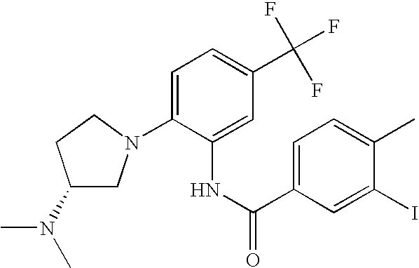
C1(N2CC(N(C)C)CC2)=CC=C(C(F)(F)F)C=C1NC(=O)C1=CC=C(C)C(I)=C1
